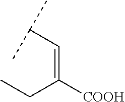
C(=C([COOH])CC)C(C)C
